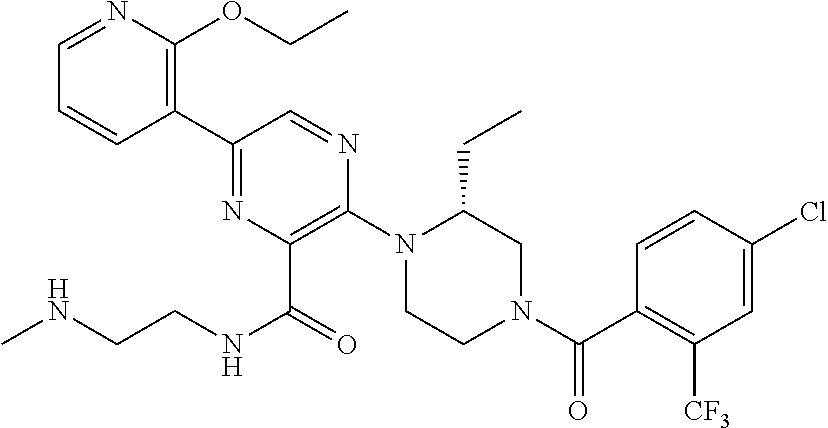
C1(C2=NC(C(=O)NCCNC)=C(N3CCN(C(C4=C([CF3])C=C(Cl)C=C4)=O)CC3CC)N=C2)=C(OCC)N=CC=C1
